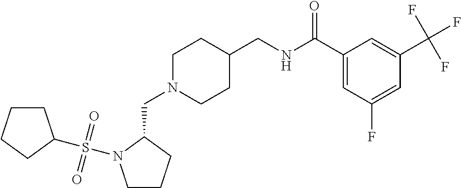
C(N1CCC(CNC(C2=CC(F)=CC(C(F)(F)F)=C2)=O)CC1)C1N(S(=O)(=O)C2CCCC2)CCC1
